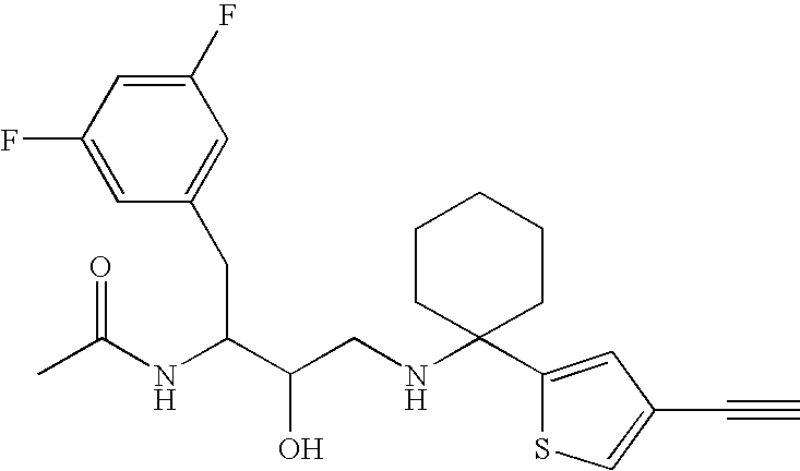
CC(NC(C(CNC1(C2=CC(C#C)=CS2)CCCCC1)O)CC1=CC(F)=CC(F)=C1)=O
